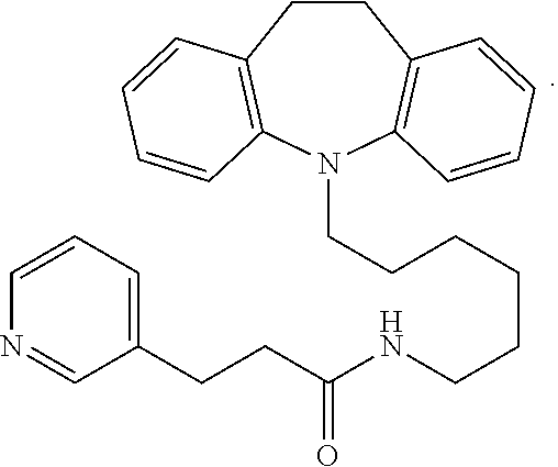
C(CNC(CCC1=CC=CN=C1)=O)CCCCN1C2=C(C=CC=C2)CCC2=C1C=CC=C2
